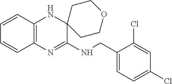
C1=CC2=C(C=C1)N=C(NCC1=CC=C(Cl)C=C1Cl)C1(N2)CCOCC1
